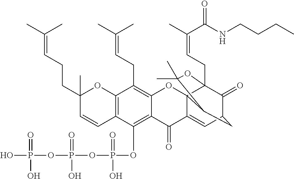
C12=C(OP(=O)(O)OP(OP(O)(=O)O)(=O)O)C3=C(C(CC=C(C)C)=C1OC14C(=CC5C(=O)C1(CC=C(C)C(=O)NCCCC)OC(C)(C)C4C5)C2=O)OC(C)(CCC=C(C)C)C=C3
